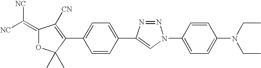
[NC]C([NC])=C1OC(C)(C)C(C2=CC=C(C3=CN(C4=CC=C(N(CC)CC)C=C4)N=N3)C=C2)=C1[CN]
